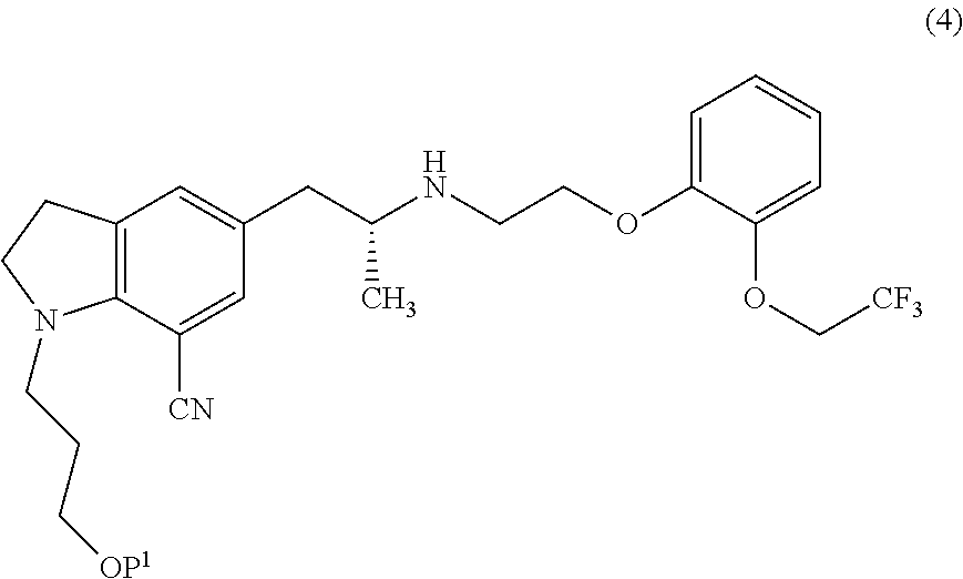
C12=C(C([CN])=CC(CC(NCCOC3=CC=CC=C3OC[CF3])C)=C1)N(CCC[OP1])CC2
